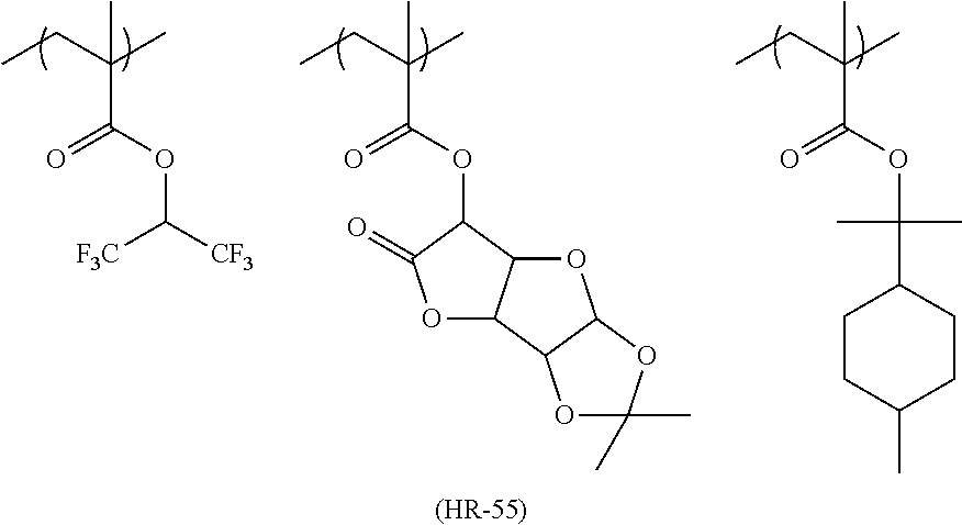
CCC(C)(C)C(OC(C1CCC(C)CC1)(C)C)=O.CCC(C)(C)C(OC1C2C(OC1=O)C1C(O2)OC(C)(C)O1)=O.CCC(C)(C)C(OC([F3C])[CF3])=O.[(HR-55)]
